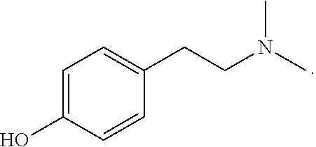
N(C)(CCC1=CC=C(O)C=C1)C
